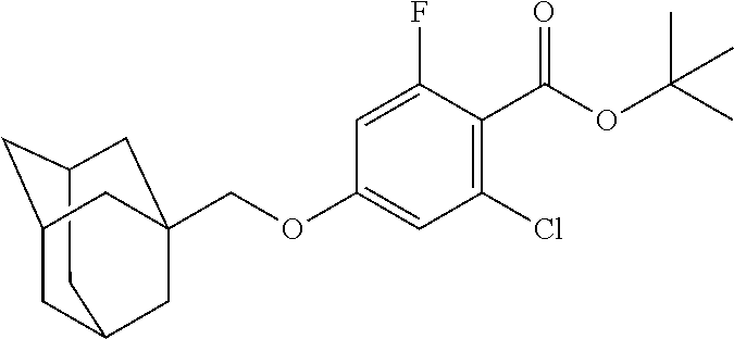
C12CC3CC(C1)CC(COC1=CC(Cl)=C(C(OC(C)(C)C)=O)C(F)=C1)(C3)C2
